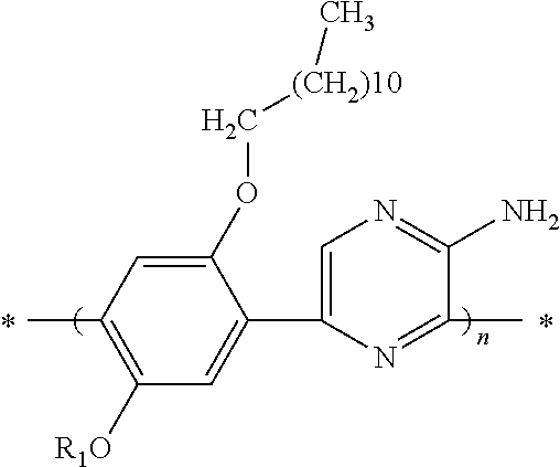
C1(OC[(CH2)10]C)=CC(C)=C([R1O])C=C1C1=CN=C(N)C(C)=N1
